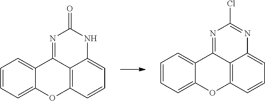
C1=CC=C2C(=C1)C1=NC(=O)NC3=CC=CC(=C13)O2.C1=CC=C2C(=C1)C1=NC(Cl)=NC3=CC=CC(=C13)O2
